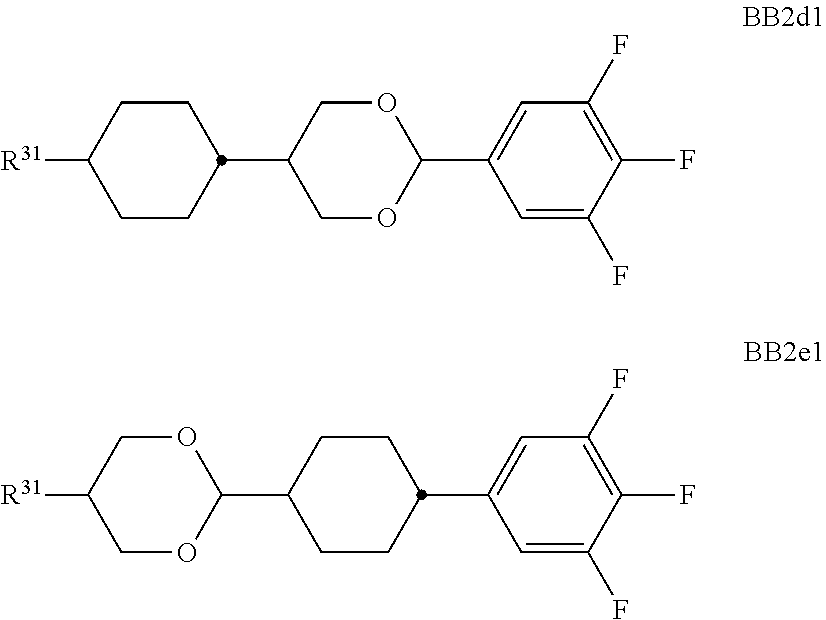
C1OC(C2CCC(C3=CC(F)=C(F)C(F)=C3)CC2)OCC1[R31].C1CC(C2COC(C3=CC(F)=C(F)C(F)=C3)OC2)CCC1[R31]
